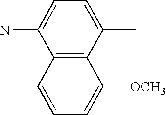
C12=C(C(C)=CC=C1N)C([OCH3])=CC=C2
